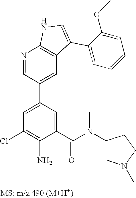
N1=CC(C2=CC(Cl)=C(N)C(C(N(C)C3CN(C)CC3)=O)=C2)=CC2=C1NC=C2C1=CC=CC=C1OC
